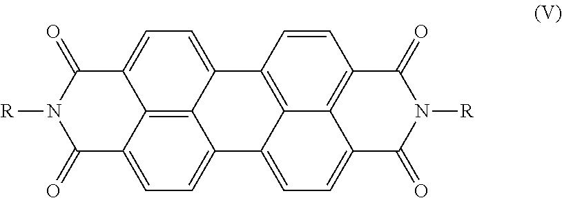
C1(=O)C2=CC=C3C4=C2C(=CC=C4C2=C4C3=CC=C3C4=C(C=C2)C(=O)N([R])C3=O)C(=O)N1[R]
